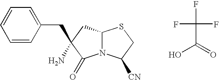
C1C(N)(CC2=CC=CC=C2)C(=O)N2C1SCC2[CN].OC(=O)C(F)(F)F
